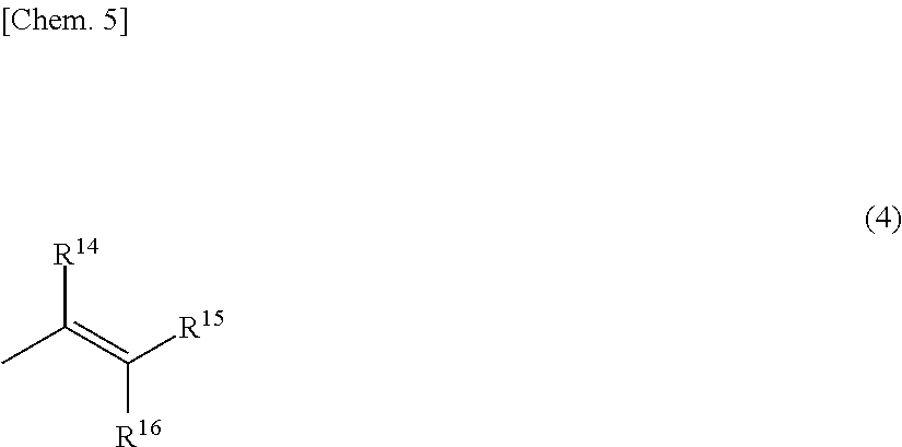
CC(=C([R15])[R16])[R14]
